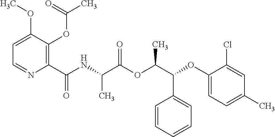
C1=C(OC)C(OC(C)=O)=C(C(NC(C(OC(C(OC2=CC=C(C)C=C2Cl)C2=CC=CC=C2)C)=O)C)=O)N=C1
